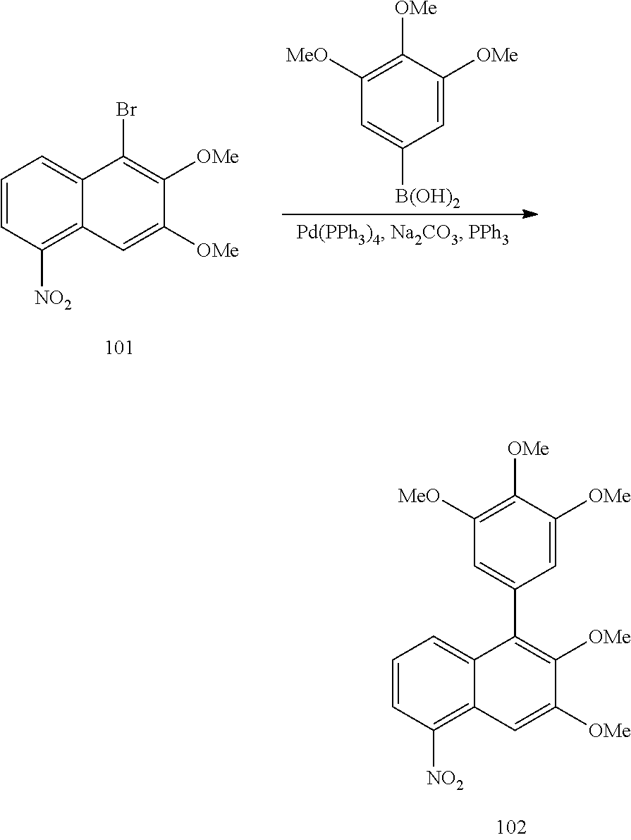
C1=CC([NO2])=C2C(=C1)C(C1=CC([MeO])=C([OMe])C([OMe])=C1)=C([OMe])C([OMe])=C2.C1=CC([NO2])=C2C(=C1)C(Br)=C([OMe])C([OMe])=C2.C1([OMe])=C([MeO])C=C([B(OH)2])C=C1[OMe]
